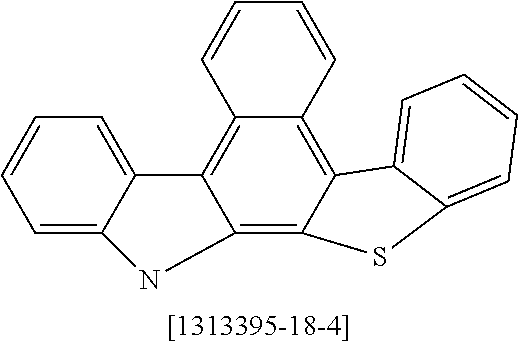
C1=CC=C2C(=C1)C1=C3C(=C4C(=C1N2)SC1=CC=CC=C41)C=CC=C3
